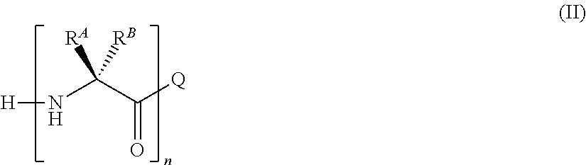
[H]NC(C(=O)[Q])([RA])[RB]
